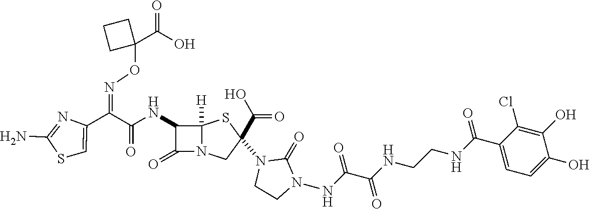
C(=O)(NC1C(=O)N2C1([H])SC(N1CCN(NC(C(NCCNC(C3=CC=C(O)C(O)=C3Cl)=O)=O)=O)C1=O)(C(O)=O)C2)C(C1=CSC(N)=N1)=NOC1(C(O)=O)CCC1
